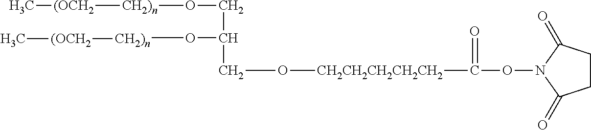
C[(OCH2][CH2)n]OCC(O[CH2)n][(OCH2]C)CO[CH2CH2CH2CH2CH2]C(ON1C(=O)CCC1=O)=O
